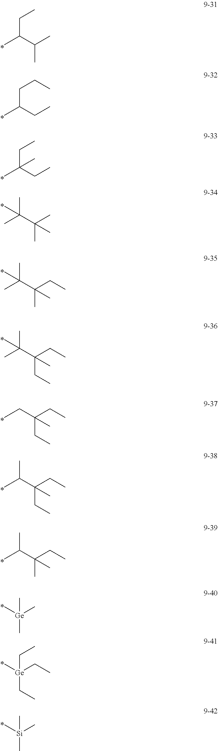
C(C)(C(C)C)CC.C(C)(CC)CCC.C(C)(CC)(CC)C.C(C)(C(C)(C)C)(C)C.C(C)(C(CC)(C)C)(C)C.C(C)(C(CC)(CC)C)(C)C.C(C)C(CC)(CC)C.C(C)(C(CC)(CC)C)C.C(C)(C(CC)(C)C)C.[Ge](C)(C)(C)C.[Ge](CC)(C)(CC)CC.[Si](C)(C)(C)C
